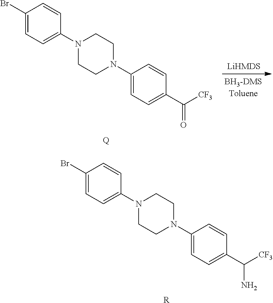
[R].C1(Br)=CC=C(N2CCN(C3=CC=C(C([CF3])N)C=C3)CC2)C=C1.C1(Br)=CC=C(N2CCN(C3=CC=C(C([CF3])=O)C=C3)CC2)C=C1.[Q]
